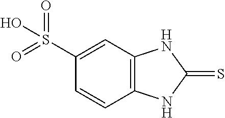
C12=C(NC(=S)N1)C=CC(S(=O)(=O)O)=C2
